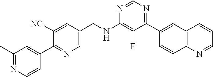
N1=CN=C(C2=CC3=C(C=C2)N=CC=C3)C(F)=C1NCC1=CN=C(C2=CC(C)=NC=C2)C([NC])=C1
